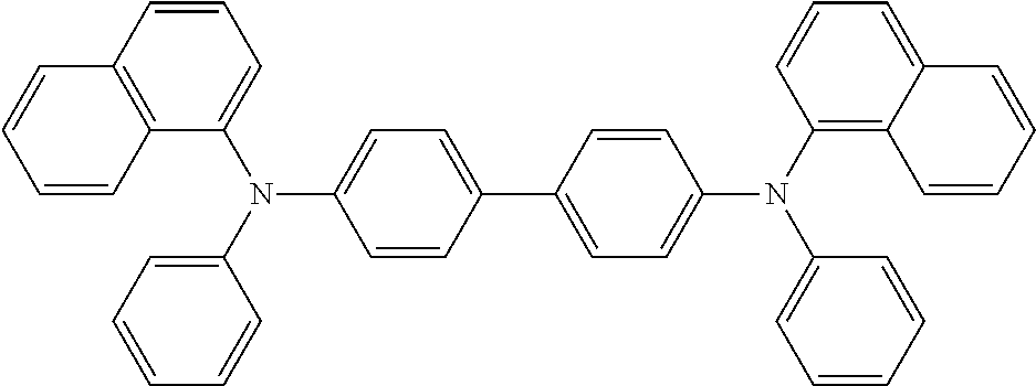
C1(C2=CC=C(N(C3=C4C(=CC=C3)C=CC=C4)C3=CC=CC=C3)C=C2)=CC=C(N(C2=CC=CC3=C2C=CC=C3)C2=CC=CC=C2)C=C1
